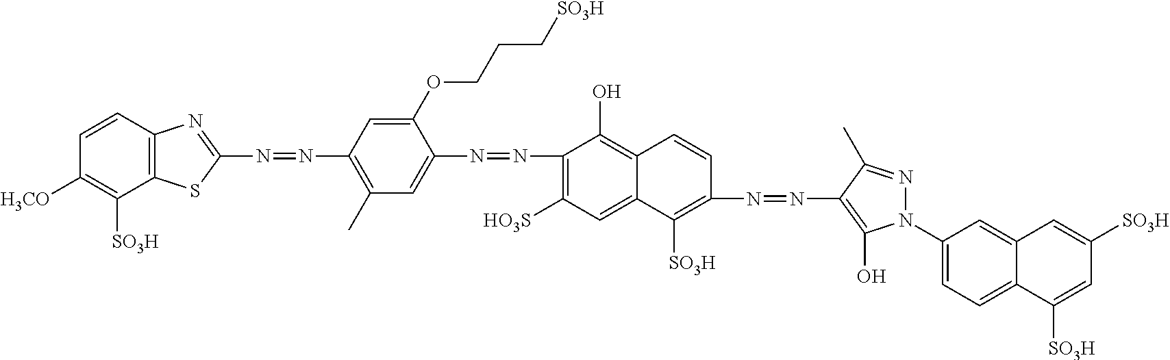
N(=NC1=C(C)C=C(N=NC2=C([HO3S])C=C3C(=C2O)C=CC(N=NC2=C(O)N(C4=CC=C5C(=C4)C=C([SO3H])C=C5[SO3H])N=C2C)=C3[SO3H])C(OCCC[SO3H])=C1)C1=NC2=C(S1)C([SO3H])=C([H3CO])C=C2
